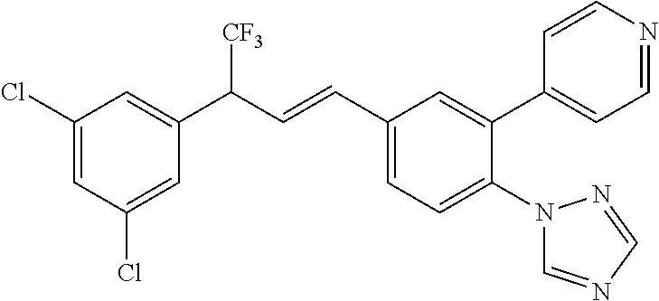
C1(C(C=CC2=CC=C(N3C=NC=N3)C(C3=CC=NC=C3)=C2)[CF3])=CC(Cl)=CC(Cl)=C1
